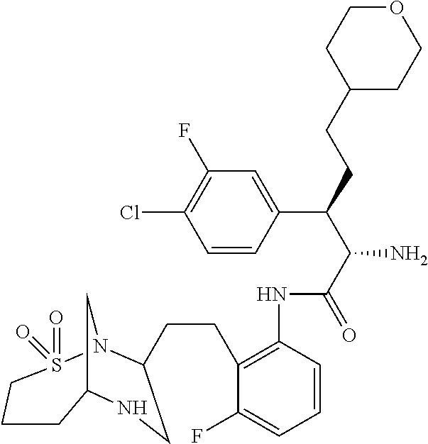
C12CN(S(=O)(=O)CCC1)C(CCC1=C(NC(C(C(CCC3CCOCC3)C3=CC(F)=C(Cl)C=C3)N)=O)C=CC=C1F)CN2
